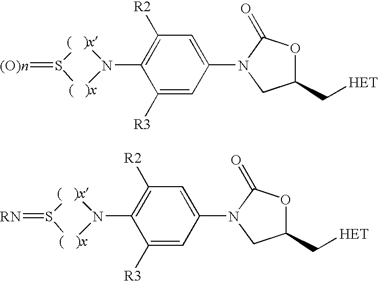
[(   )x]1N(C2=C([R2])C=C(N3CC(C[HET])OC3=O)C=C2[R3])[(   )x]S1=[(O)n].[(   )x]1N(C2=C([R2])C=C(N3CC(C[HET])OC3=O)C=C2[R3])[(   )x]S1=[RN]
